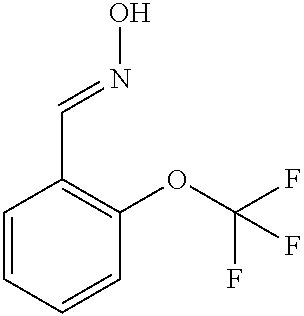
C1=CC=CC(OC(F)(F)F)=C1C=NO
